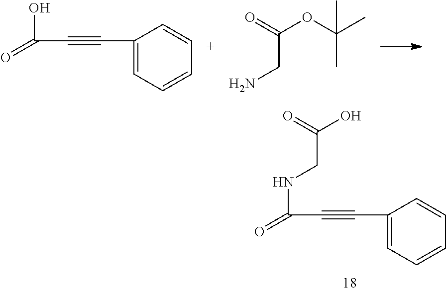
C1(C#CC(NCC(O)=O)=O)=CC=CC=C1.C1(C#CC(O)=O)=CC=CC=C1.C(OC(C)(C)C)(=O)CN
